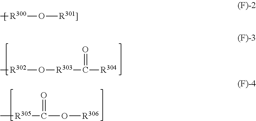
C[R300]O[R301]].C[R302]O[R303]C([R304])=O.C[R305]C(O[R306])=O
